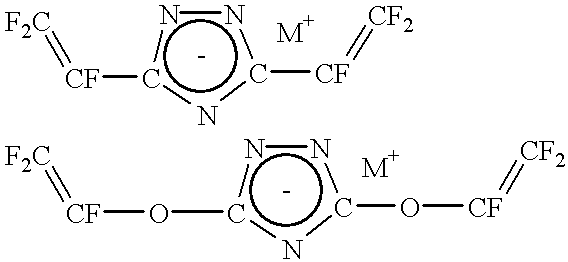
n1c([CF]=[F2C])nc([CF]=[CF2])n1.n1c(O[CF]=[F2C])nc(O[CF]=[CF2])n1
